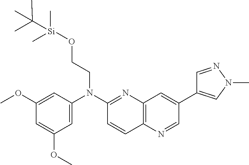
C1=C(N(C2=NC3=C(C=C2)N=CC(C2=CN(C)N=C2)=C3)CCO[Si](C)(C)C(C)(C)C)C=C(OC)C=C1OC
